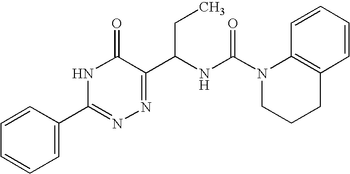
N1C(=O)C(C(NC(N2C3=C(CCC2)C=CC=C3)=O)CC)=NN=C1C1=CC=CC=C1
